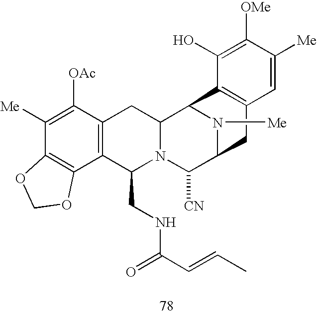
C1([Me])=C([OAc])C2=C(C3=C1OCO3)C(CNC(C=CC)=O)N1C(C2)C2N([Me])C(C1[CN])CC1=C2C(O)=C([OMe])C([Me])=C1
